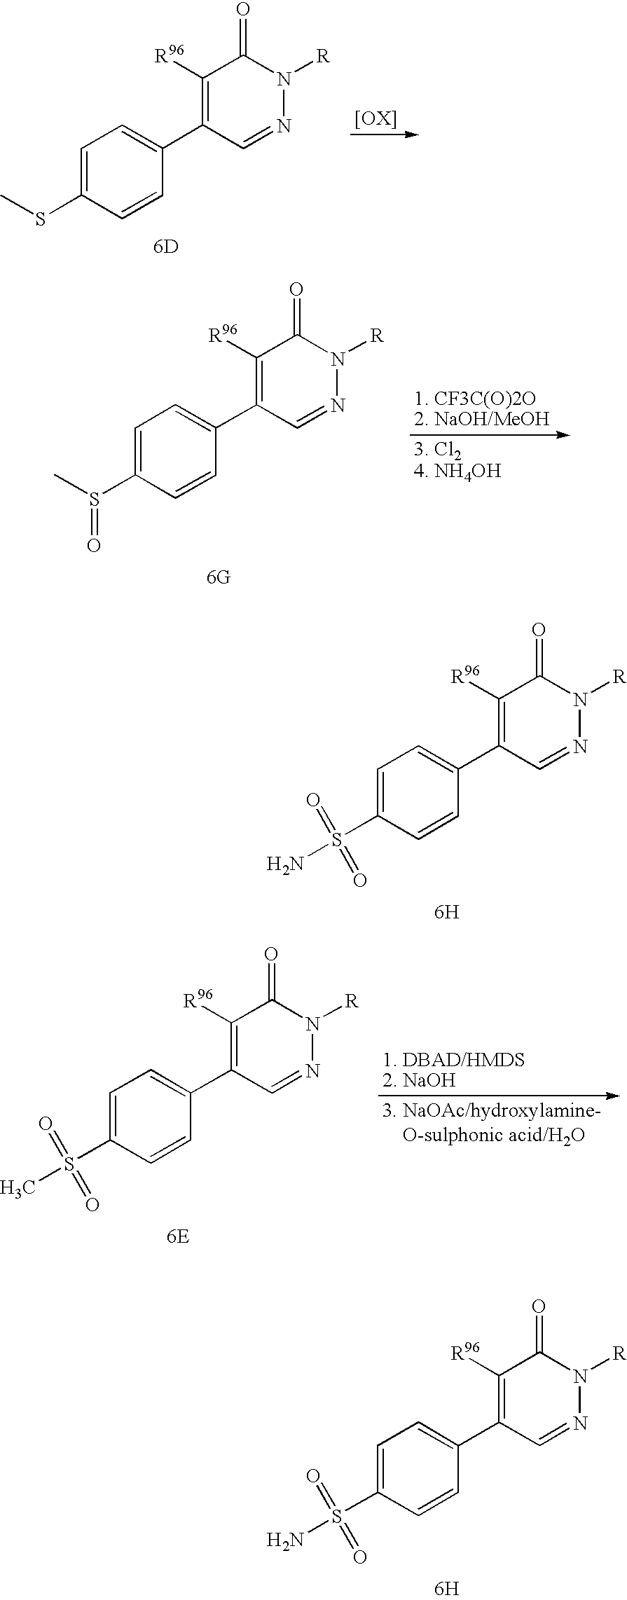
C1([R96])=C(C2=CC=C(SC)C=C2)C=NN([R])C1=O.[6D].C1([R96])=C(C2=CC=C(S(C)=O)C=C2)C=NN([R])C1=O.[6G].C1([R96])=C(C2=CC=C(S(=O)(=O)N)C=C2)C=NN([R])C1=O.[6H].C1([R96])=C(C2=CC=C(S(=O)(=O)C)C=C2)C=NN([R])C1=O.[6E].C1([R96])=C(C2=CC=C(S(=O)(=O)N)C=C2)C=NN([R])C1=O.[6H]
